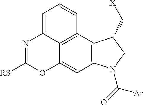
C12=C3C4=C(C=C1OC([RS])=NC2=CC=C3)N(C(=O)[Ar])CC4C[X]
